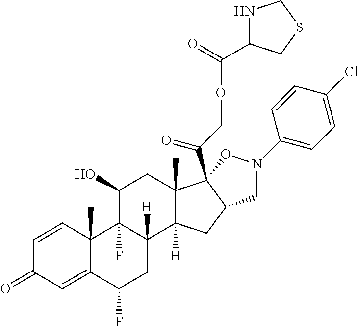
C1=CC2(C)C(=CC1=O)C(F)CC1([H])C2(F)C(O)CC2(C)C1([H])CC1C2(C(COC(=O)C2NCSC2)=O)ON(C2=CC=C(Cl)C=C2)C1
